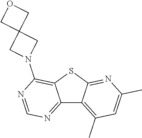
C12=NC=NC(N3CC4(C3)COC4)=C1SC1=NC(C)=CC(C)=C21
